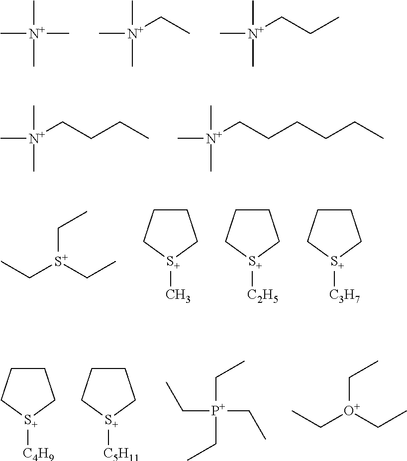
C[N+](C)(C)C.C[N+](CC)(C)C.C[N+](CCC)(C)C.C[N+](CCCC)(C)C.C[N+](CCCCCC)(C)C.CC[S+](CC)CC.C1CC[S+](C)C1.C1CC[S+]([C2H5])C1.C1CC[S+]([C3H7])C1.C1CC[S+]([C4H9])C1.C1CC[S+]([C5H11])C1.C([P+](CC)(CC)CC)C.C([O+](CC)CC)C
